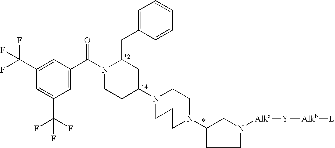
C1=C(C(=O)N2CCC(N3CCCN(C4CN([Alka][Y][Alkb][L])CC4)CC3)CC2CC2=CC=CC=C2)C=C(C(F)(F)F)C=C1C(F)(F)F
